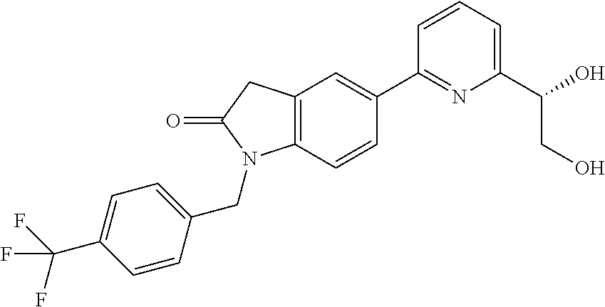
C12=C(C=CC(C3=NC(C(O)CO)=CC=C3)=C1)N(CC1=CC=C(C(F)(F)F)C=C1)C(=O)C2
